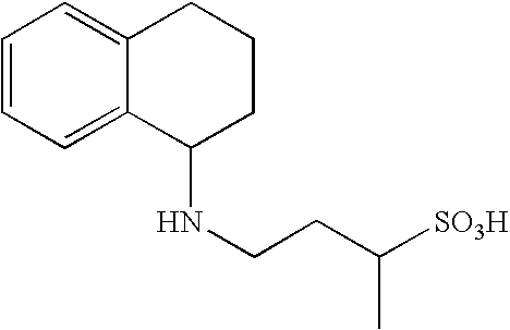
C1=CC=C2C(=C1)CCCC2NCCC([SO3H])C
